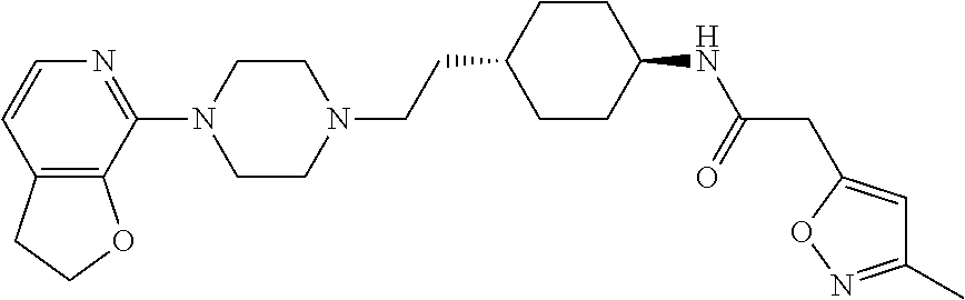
N1=C(N2CCN(CCC3CCC(NC(=O)CC4=CC(C)=NO4)CC3)CC2)C2=C(C=C1)CCO2
